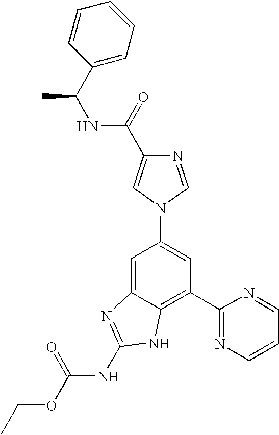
C1=C2C(=C(C3=NC=CC=N3)C=C1N1C=NC(C(=O)NC(C)C3=CC=CC=C3)=C1)NC(NC(OCC)=O)=N2
